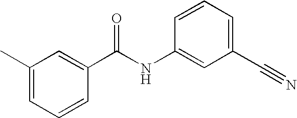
C1(C)=CC=CC(C(NC2=CC(C#N)=CC=C2)=O)=C1
